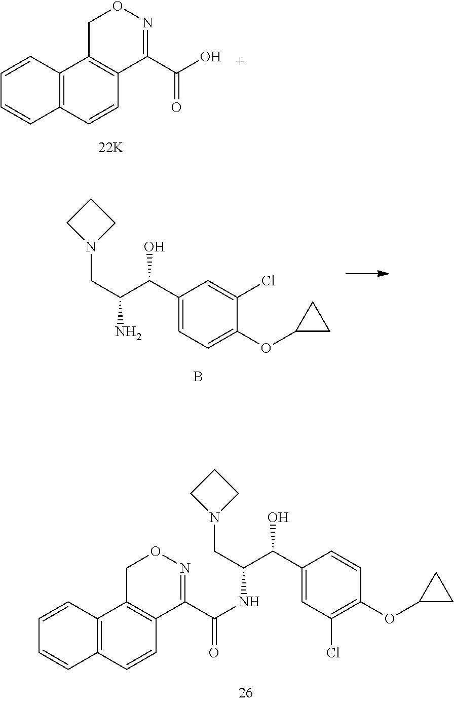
C12=C(C=CC3=C1CON=C3C(O)=O)C=CC=C2.C1(C(C(CN2CCC2)N)O)=CC=C(OC2CC2)C(Cl)=C1.B.C1(C(C(CN2CCC2)NC(C2=NOCC3=C2C=CC2=C3C=CC=C2)=O)O)=CC(Cl)=C(OC2CC2)C=C1
